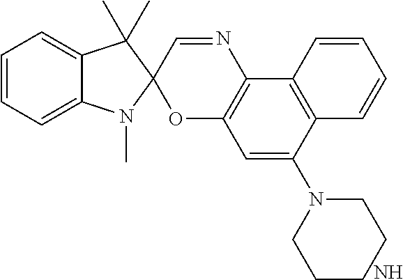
C1=CC=C2C(=C1)C(C)(C)C1(N2C)OC2=C(N=C1)C1=C(C(N3CCCCC3)=C2)C=CC=C1.N
